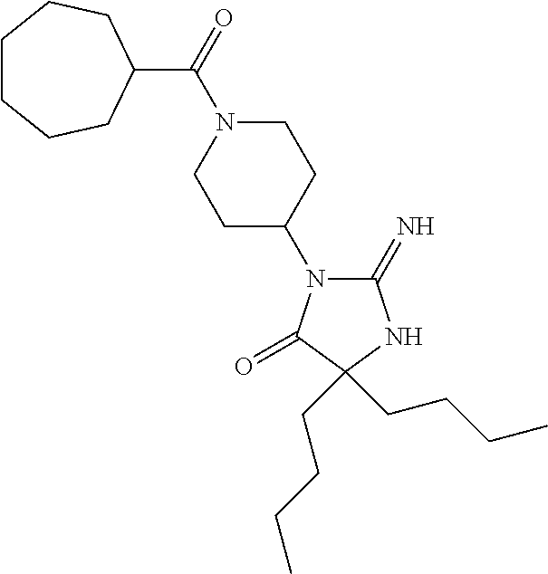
C1(=N)N(C2CCN(C(=O)C3CCCCCC3)CC2)C(=O)C(CCCC)(CCCC)N1
